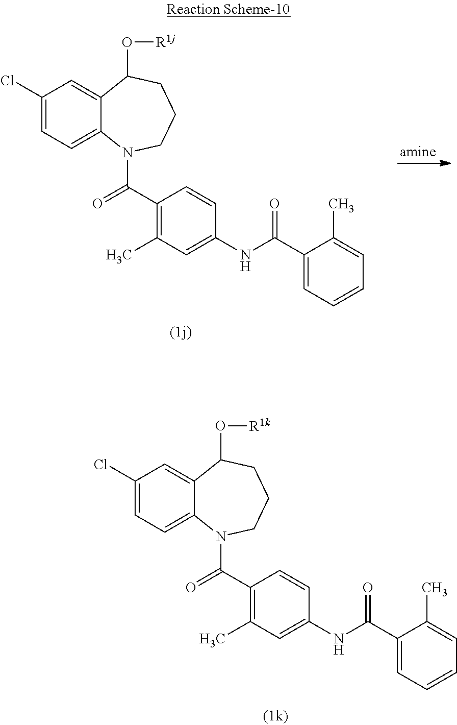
C1(Cl)=CC=C2C(=C1)C(O[R1k])CCCN2C(=O)C1=C(C)C=C(NC(=O)C2=CC=CC=C2C)C=C1.C1(Cl)=CC=C2C(=C1)C(O[R1j])CCCN2C(=O)C1=C(C)C=C(NC(=O)C2=CC=CC=C2C)C=C1
